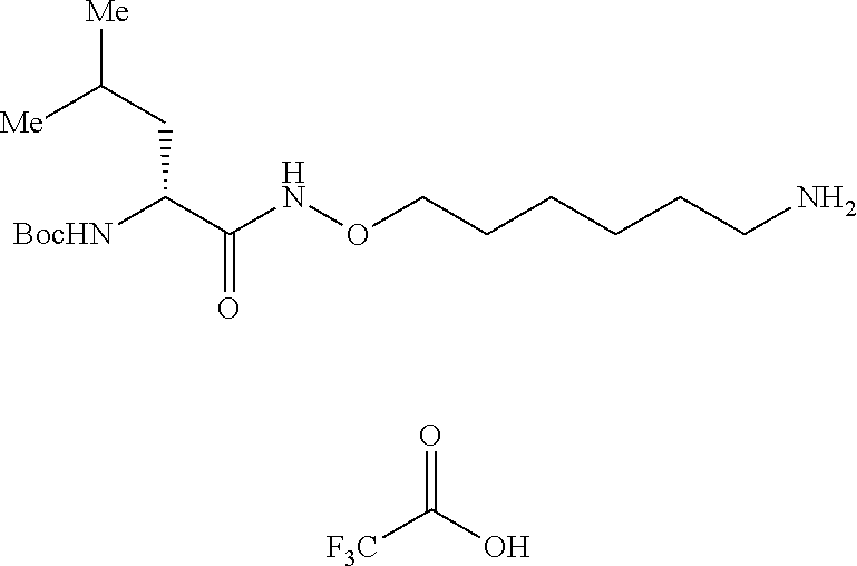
[F3C]C(O)=O.C(C(C(NOCCCCCCN)=O)[BocHN])C([Me])[Me]
